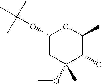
C1(OC(C)(C)C)CC(OC)(C)C(O)C(C)O1
